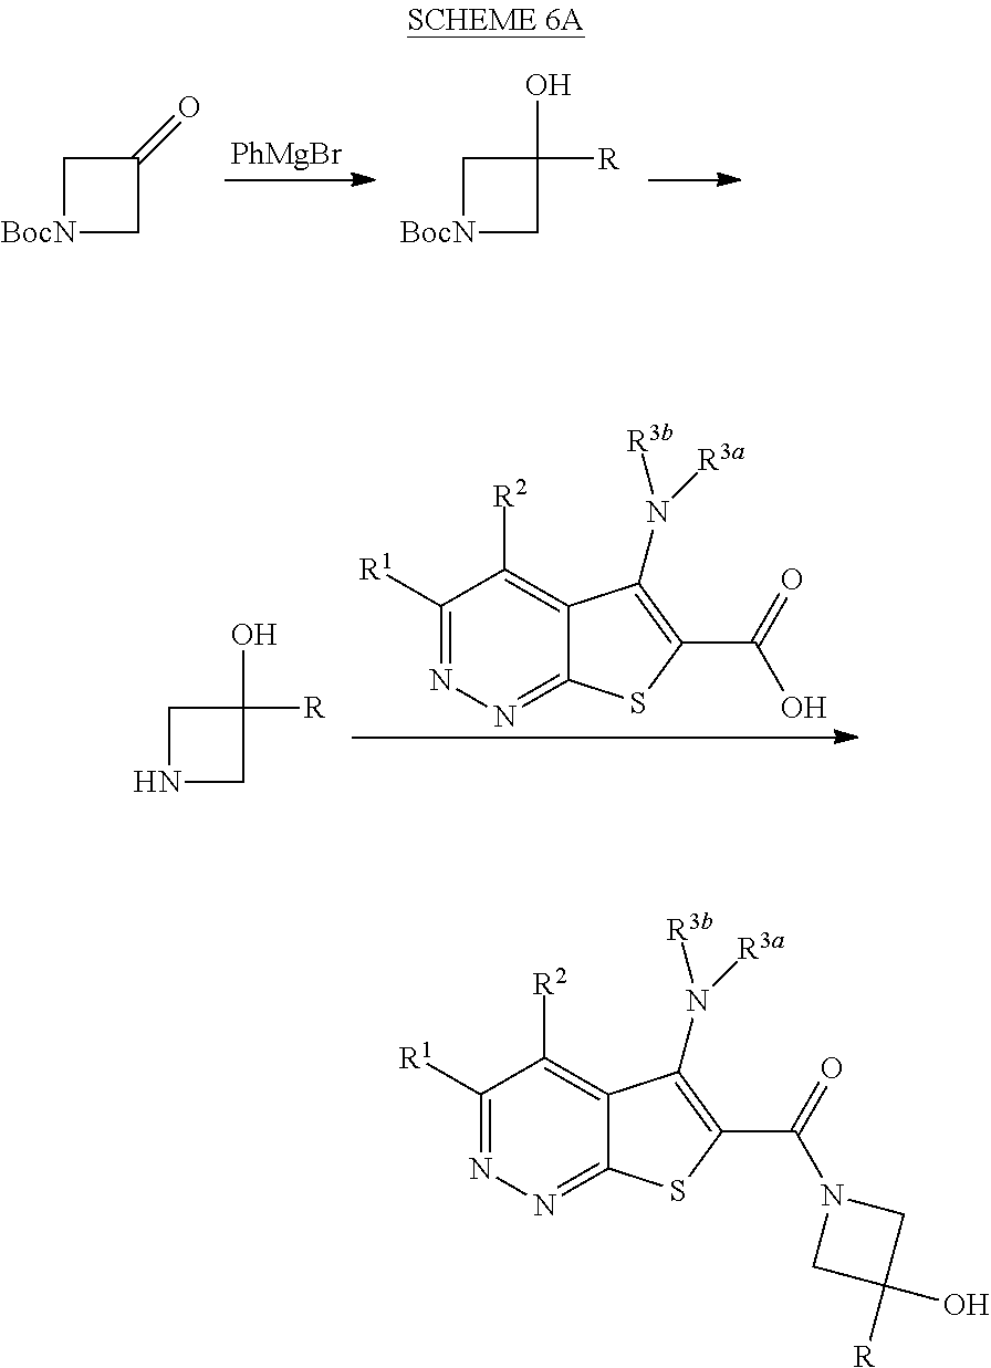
[PhMgBr].C1[BocN]CC1=O.C1[BocN]CC1([R])O.C1([R1])=NN=C2C(=C1[R2])C(N([R3b])[R3a])=C(C(=O)O)S2.C1NCC1([R])O.C1([R1])=NN=C2C(=C1[R2])C(N([R3b])[R3a])=C(C(=O)N1CC([R])(O)C1)S2
